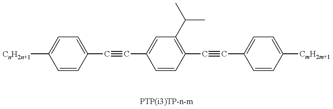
C1=CC(C#CC2=CC(C(C)C)=C(C#CC3=CC=C([CmH2m+1])C=C3)C=C2)=CC=C1[CnH2n+1]
